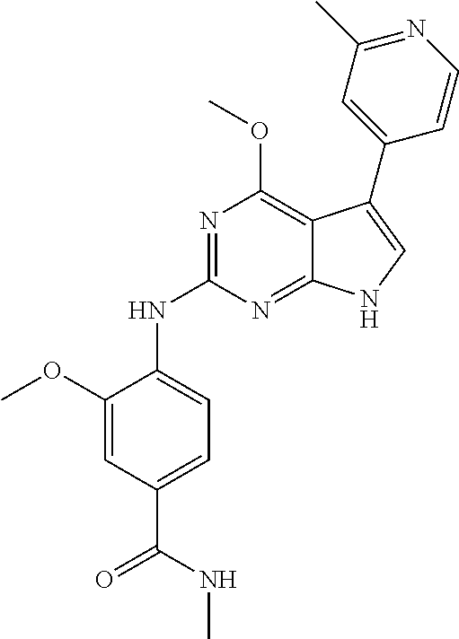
N(C1=NC(OC)=C2C(=N1)NC=C2C1=CC(C)=NC=C1)C1=CC=C(C(NC)=O)C=C1OC
